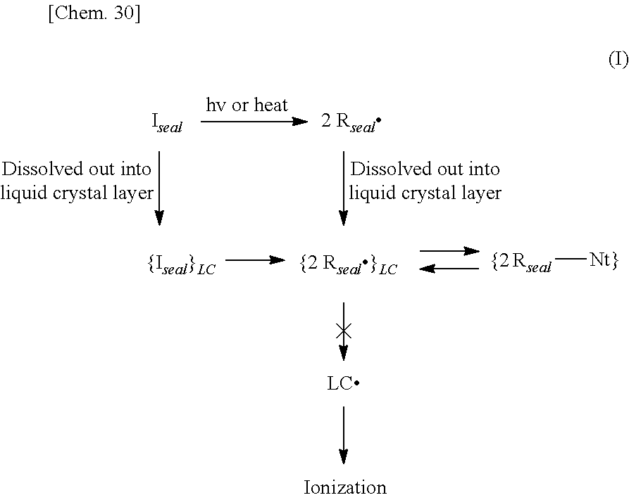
[Rseal][Nt}]
